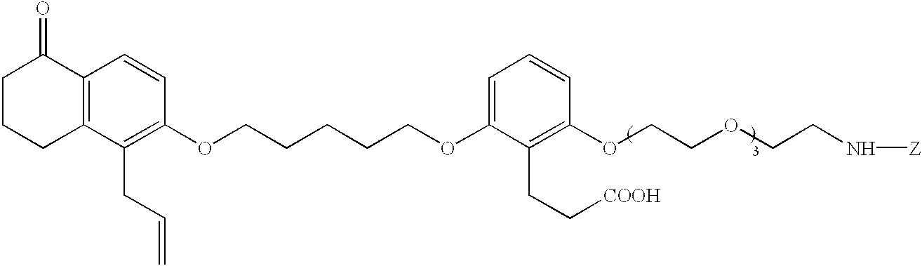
O(CCCCCOC1=CC=CC(OCCOCCN[Z])=C1CC[COOH])C1=C(CC=C)C2=C(C=C1)C(=O)CCC2
